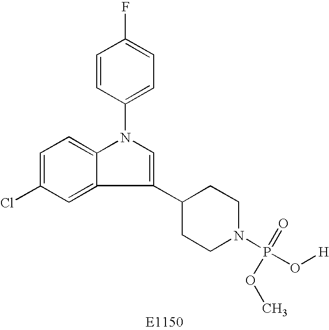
C1=C(Cl)C=C2C(=C1)N(C1=CC=C(F)C=C1)C=C2C1CCN(P(O[H])(=O)OC)CC1
